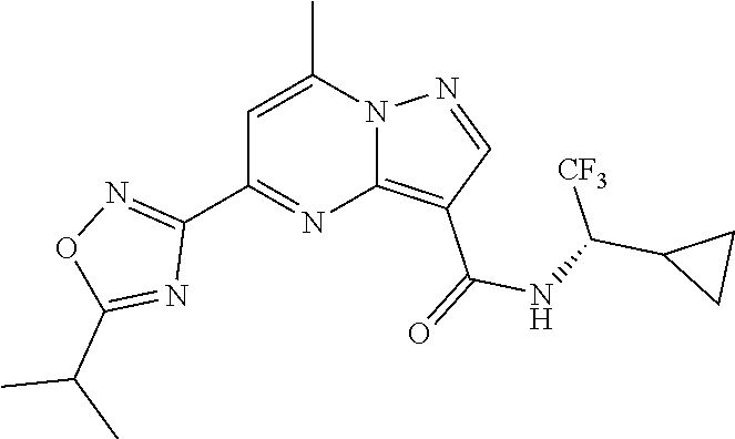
C12=C(C(=O)NC(C3CC3)[CF3])C=NN1C(C)=CC(C1=NOC(C(C)C)=N1)=N2
